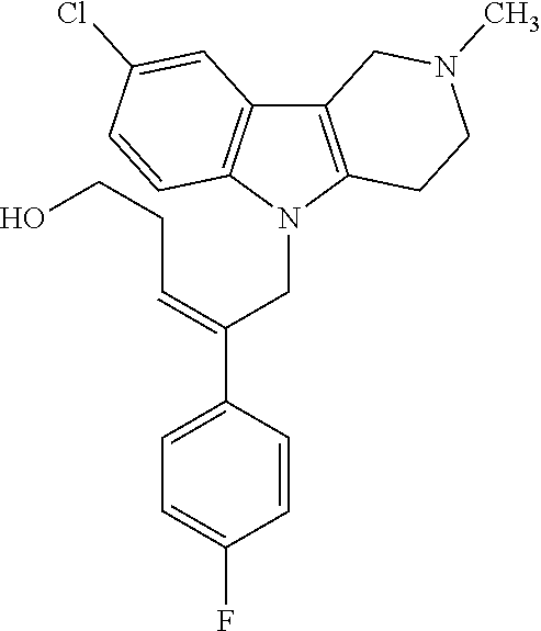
C12=C(N(CC(C3=CC=C(F)C=C3)=CCCO)C3=C1C=C(Cl)C=C3)CCN(C)C2
